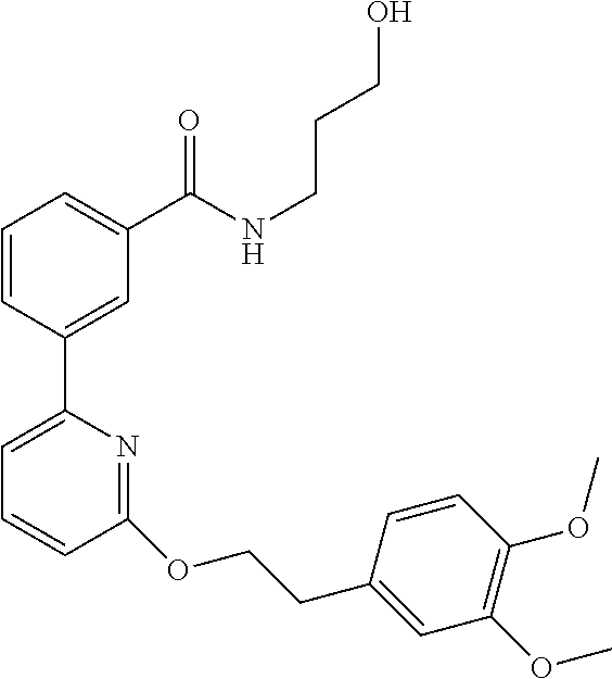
C1=CC(C2=CC=CC(OCCC3=CC(OC)=C(OC)C=C3)=N2)=CC(C(NCCCO)=O)=C1
